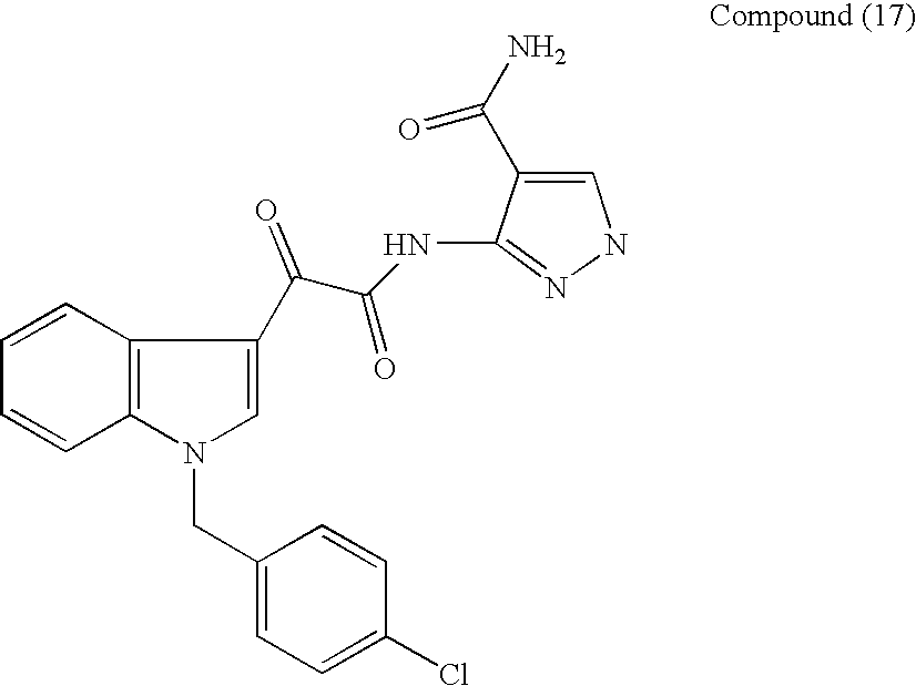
C1=CC2=C(C=C1)N(CC1=CC=C(Cl)C=C1)C=C2C(C(=O)NC1=NNC=C1C(N)=O)=O
